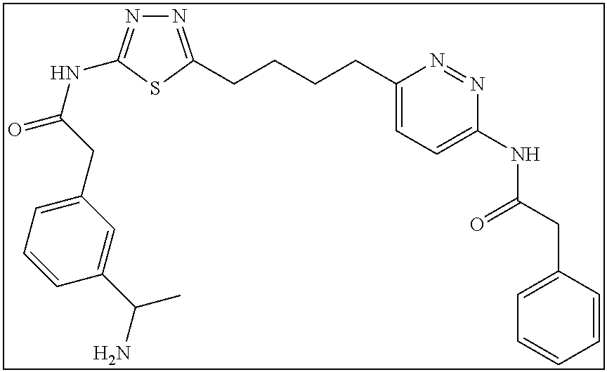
N1=C(CCCCC2=CC=C(NC(CC3=CC=CC=C3)=O)N=N2)SC(NC(=O)CC2=CC=CC(C(N)C)=C2)=N1
